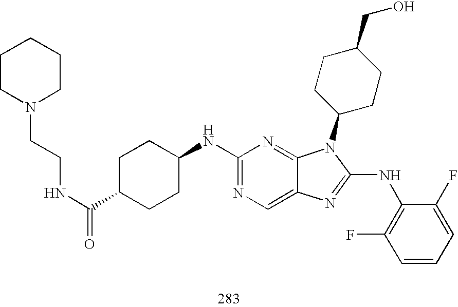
C1(NC2CCC(C(NCCN3CCCCC3)=O)CC2)=NC=C2C(=N1)N(C1CCC(CO)CC1)C(NC1=C(F)C=CC=C1F)=N2
